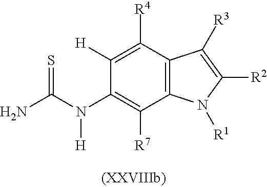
C1([R4])=C([H])C(N(C(N)=S)[H])=C([R7])C2=C1C([R3])=C([R2])N2[R1]
